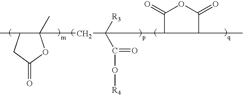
CC1C(CC(C(=O)O[R4])([R3])C2C(=O)OC(=O)C2C)(C)OC(=O)C1
